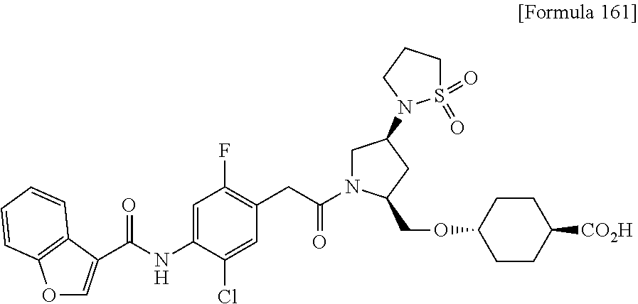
O1C=C(C(NC2=CC(F)=C(CC(=O)N3CC(N4S(=O)(=O)CCC4)CC3COC3CCC([CO2H])CC3)C=C2Cl)=O)C2=C1C=CC=C2
